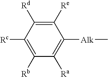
C1([Re])=C([Rd])C([Rc])=C([Rb])C([Ra])=C1[Alk]C
